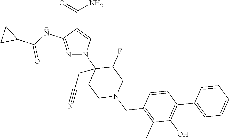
C(C1=CN(C2(CC#N)CCN(CC3=C(C)C(O)=C(C4=CC=CC=C4)C=C3)CC2F)N=C1NC(C1CC1)=O)(=O)N
